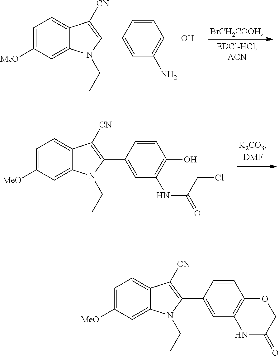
C1=C([MeO])C=C2C(=C1)C([CN])=C(C1=CC(NC(=O)CCl)=C(O)C=C1)N2CC.[BrCH2COOH].C1=C([MeO])C=C2C(=C1)C([CN])=C(C1=CC(N)=C(O)C=C1)N2CC.C1=C([MeO])C=C2C(=C1)C([CN])=C(C1=CC3=C(C=C1)OCC(=O)N3)N2CC
